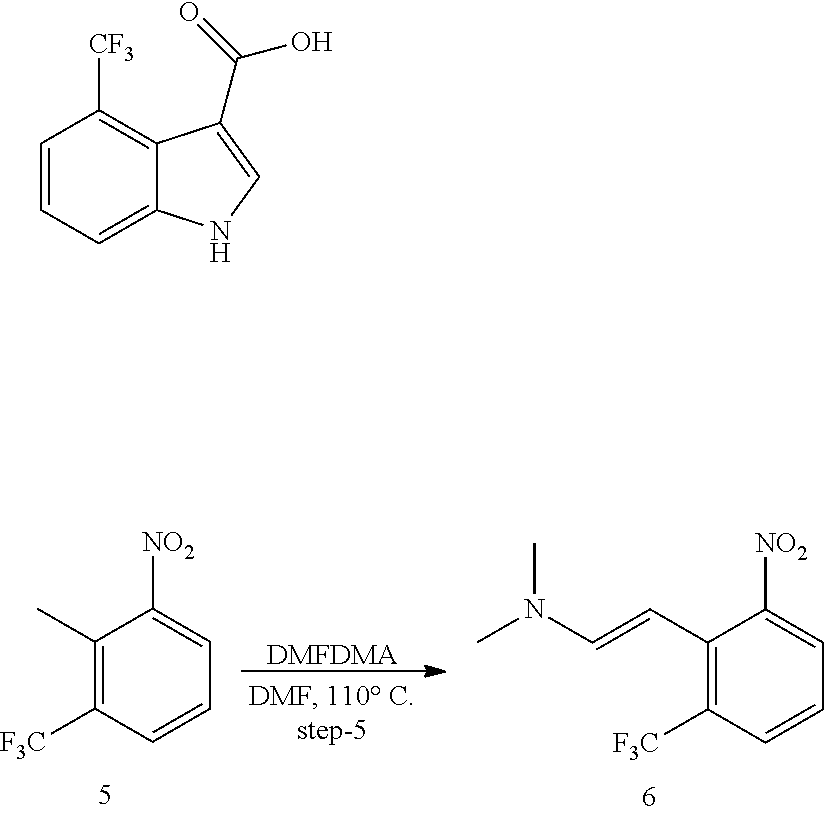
[DMFDMA].C1(C=CN(C)C)=C([F3C])C=CC=C1[NO2].C1(C)=C([F3C])C=CC=C1[NO2].C1=CC=C2C(=C1[CF3])C(C(=O)O)=CN2
